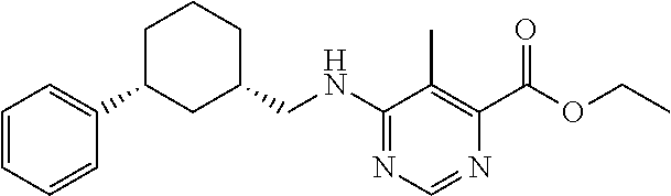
N(C1=NC=NC(C(OCC)=O)=C1C)CC1CCCC(C2=CC=CC=C2)C1
